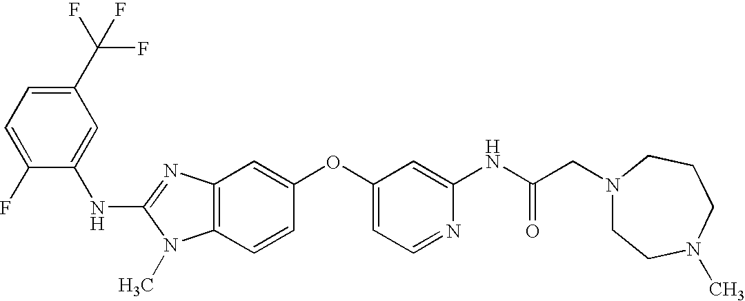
C1(C(F)(F)F)=CC=C(F)C(NC2=NC3=C(N2C)C=CC(OC2=CC=NC(NC(CN4CCN(C)CCC4)=O)=C2)=C3)=C1
